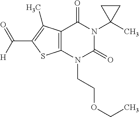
C12=C(N(CCOCC)C(=O)N(C3(C)CC3)C1=O)SC(C([H])=O)=C2C
